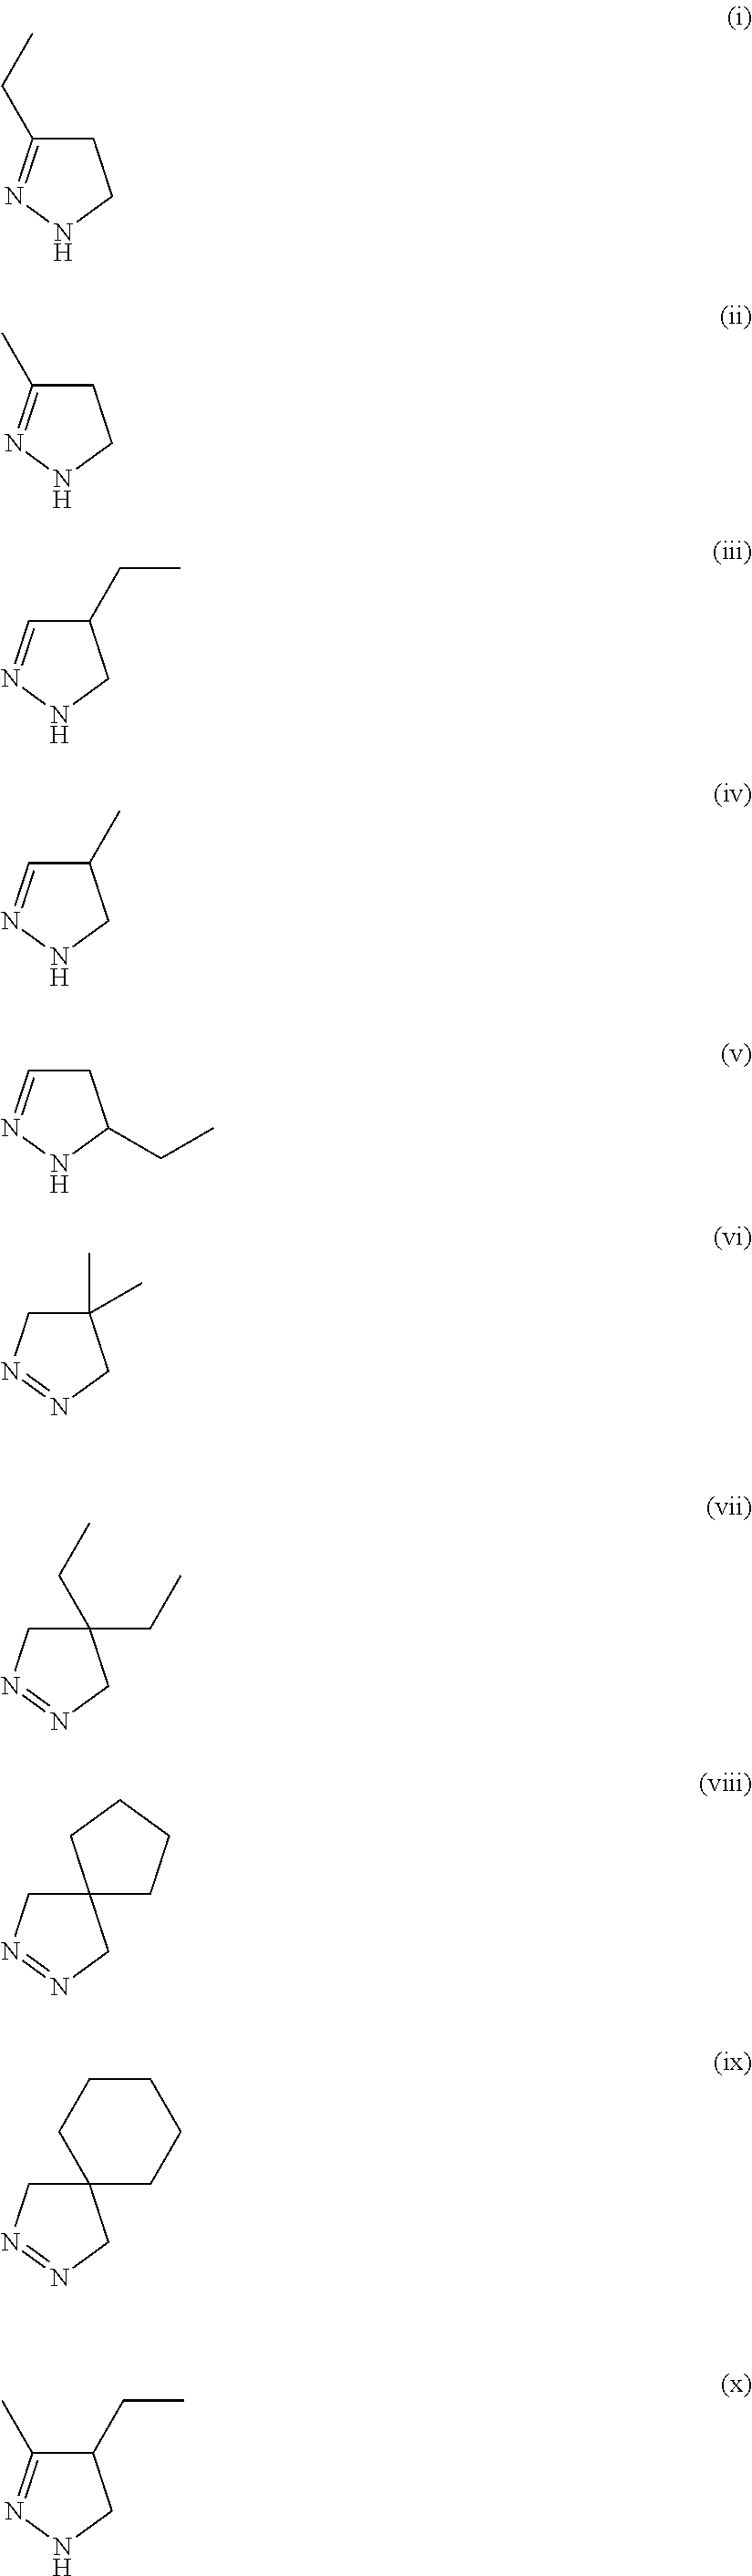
C1C(CC)=NNC1.C1C(C)=NNC1.C1(CC)C=NNC1.C1(C)C=NNC1.C1C=NNC1CC.C1(C)(C)CN=NC1.C1(CC)(CC)CN=NC1.C12(CN=NC1)CCCC2.C12(CN=NC1)CCCCC2.C1(CC)C(C)=NNC1
